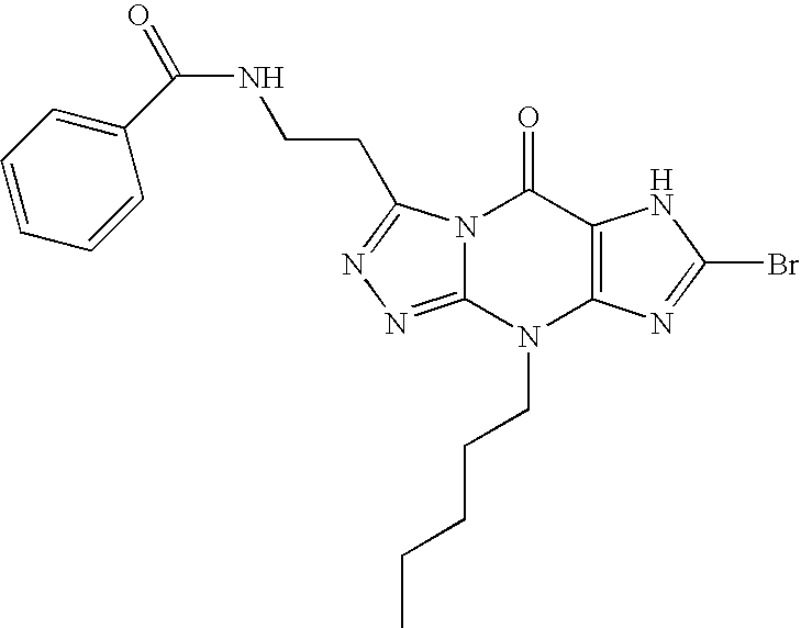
C(NCCC1=NN=C2N1C(=O)C1=C(N2CCCCC)N=C(Br)N1)(=O)C1=CC=CC=C1
